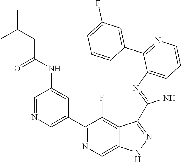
C1=NC=C(C2=NC=C3C(=C2F)C(C2=NC4=C(N2)C=CN=C4C2=CC(F)=CC=C2)=NN3)C=C1NC(CC(C)C)=O
